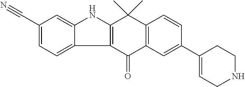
C12=C(C(=O)C3=C(C1(C)C)C=CC(C1=CCNCC1)=C3)C1=CC=C(C#N)C=C1N2
